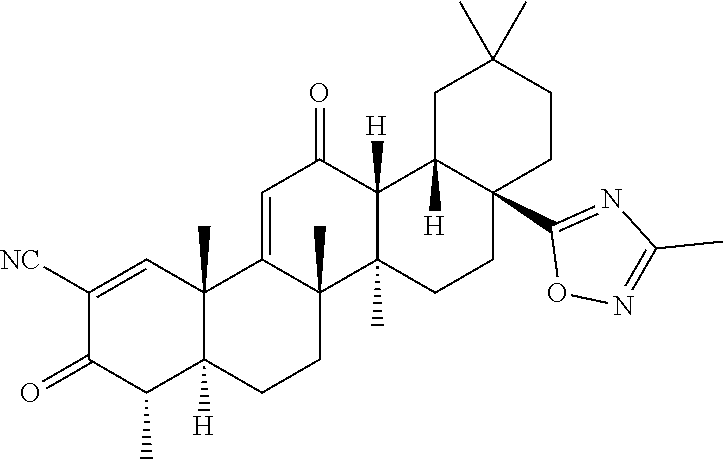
C1([NC])=CC2(C)C([H])(C(C)C1=O)CCC1(C)C2=CC(=O)C2([H])C1(C)CCC1(C3=NC(C)=NO3)C2([H])CC(C)(C)CC1
